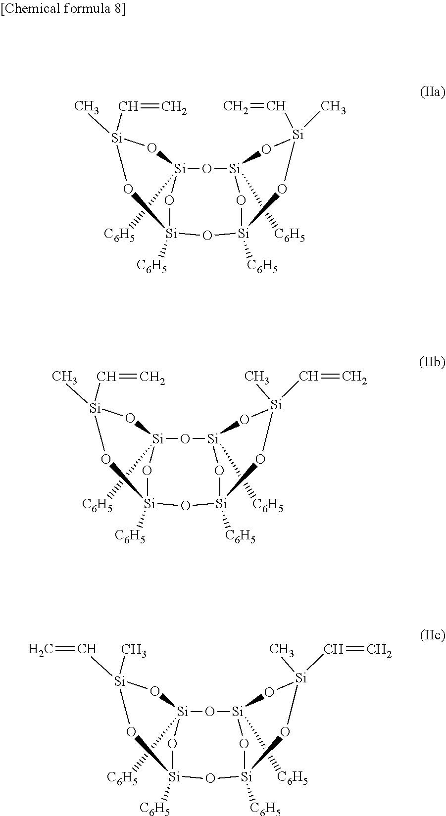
O1[Si]2([C6H5])O[Si]3([C6H5])O[Si]([C6H5])(O[Si]1([C6H5])O[Si](C)(C=C)O2)O[Si](C)(C=C)O3.O1[Si]2([C6H5])O[Si]3([C6H5])O[Si]([C6H5])(O[Si]1([C6H5])O[Si](C)(C=C)O2)O[Si](C)(C=C)O3.O1[Si]2([C6H5])O[Si]3([C6H5])O[Si]([C6H5])(O[Si]1([C6H5])O[Si](C)(C=C)O2)O[Si](C)(C=C)O3
